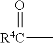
O=[R4C]C
